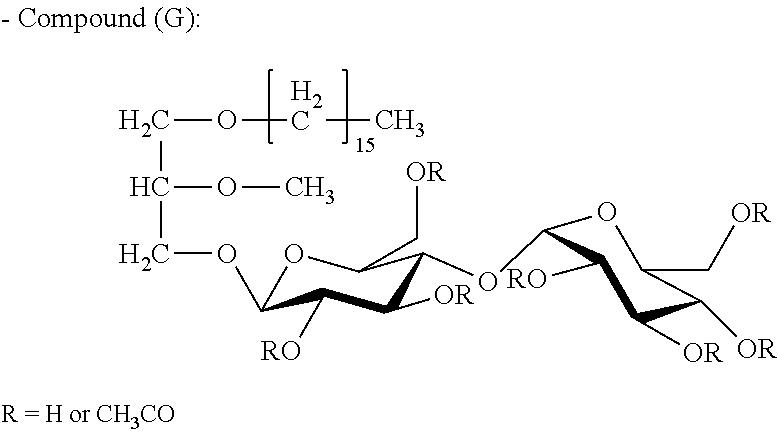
O1C(OCC(OC)COCC)C([RO])C([OR])C(OC2OC(C[OR])C([OR])C([OR])C2[RO])C1C[OR]
